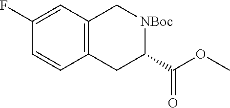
C1C2=C(C=C(F)C=C2)C[NBoc]C1C(OC)=O
